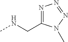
N1=C(CNC)N(C)N=N1
